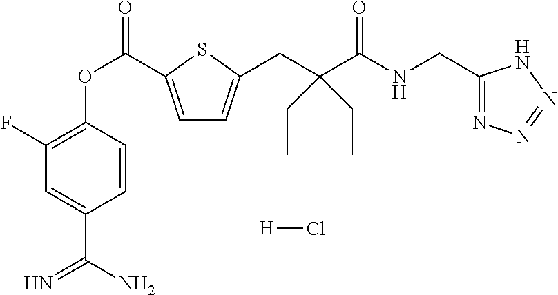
C1(F)=C(OC(=O)C2=CC=C(CC(C(=O)NCC3=NN=NN3)(CC)CC)S2)C=CC(C(N)=N)=C1.[H]Cl
